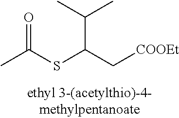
CC(SC(C[COOEt])C(C)C)=O
